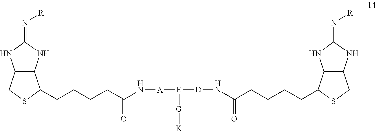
C12C(CSC1CCCCC(N[A][E]([D]NC(CCCCC1C3C(CS1)NC(=N[R])N3)=O)[G][K])=O)NC(=N[R])N2
